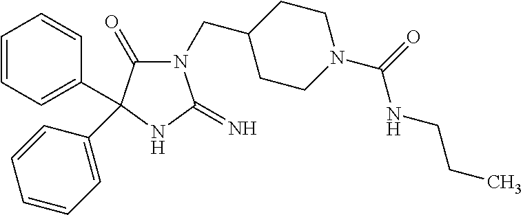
C1C(CN2C(=O)C(C3=CC=CC=C3)(C3=CC=CC=C3)NC2=N)CCN(C(=O)NCCC)C1
